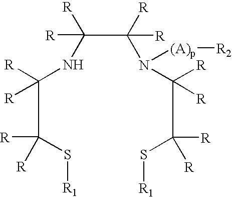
C(C(NC(C(N(C(C([R])(S[R1])[R])([R])[R])[(A)p][R2])([R])[R])([R])[R])([R])[R])([R])(S[R1])[R]
